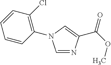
C1=NC(C(OC)=O)=CN1C1=C(Cl)C=CC=C1
